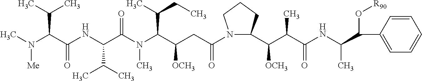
CN(C(C(NC(C(N(C(C(CC(N1C(C(C(C(NC(C(C2=CC=CC=C2)O[R90])C)=O)C)[OCH3])CCC1)=O)[OCH3])C(CC)C)C)=O)C(C)C)=O)C(C)C)[Me]
